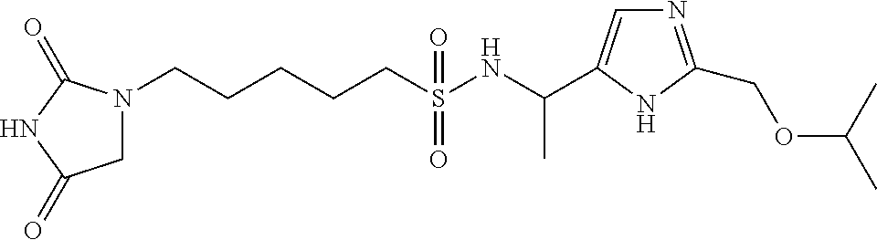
N1(CCCCCS(NC(C)C2=CN=C(COC(C)C)N2)(=O)=O)CC(=O)NC1=O
